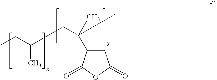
C1C(C(C)(CC(CC)C)C)C(=O)OC1=O
